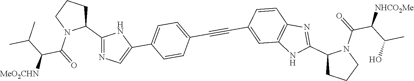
C1(C2=NC=C(C3=CC=C(C#CC4=CC5=C(N=C(C6CCCN6C(=O)C(C(C)O)[NHCO2Me])N5)C=C4)C=C3)N2)CCCN1C(=O)C(C(C)C)[MeO2CHN]
